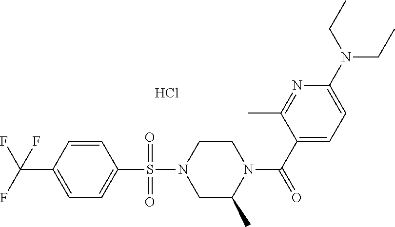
C1=CC(C(F)(F)F)=CC=C1S(N1CC(C)N(C(C2=CC=C(N(CC)CC)N=C2C)=O)CC1)(=O)=O.Cl
